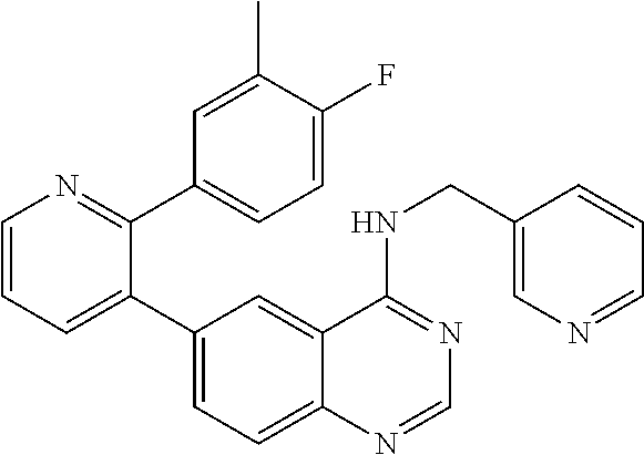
C1=CN=C(C2=CC=C(F)C(C)=C2)C(C2=CC=C3C(=C2)C(NCC2=CN=CC=C2)=NC=N3)=C1
